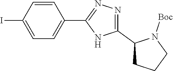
C1=CC(I)=CC=C1C1=NN=C(C2CCCN2[Boc])N1
